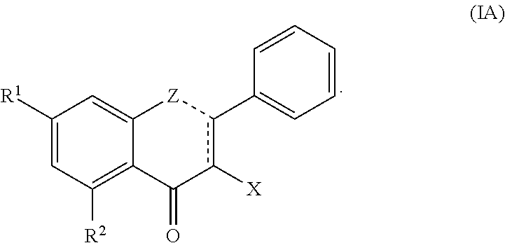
C12=C([R2])C=C([R1])C=C1[Z]c(C1=CC=CC=C1)c([X])C2=O
